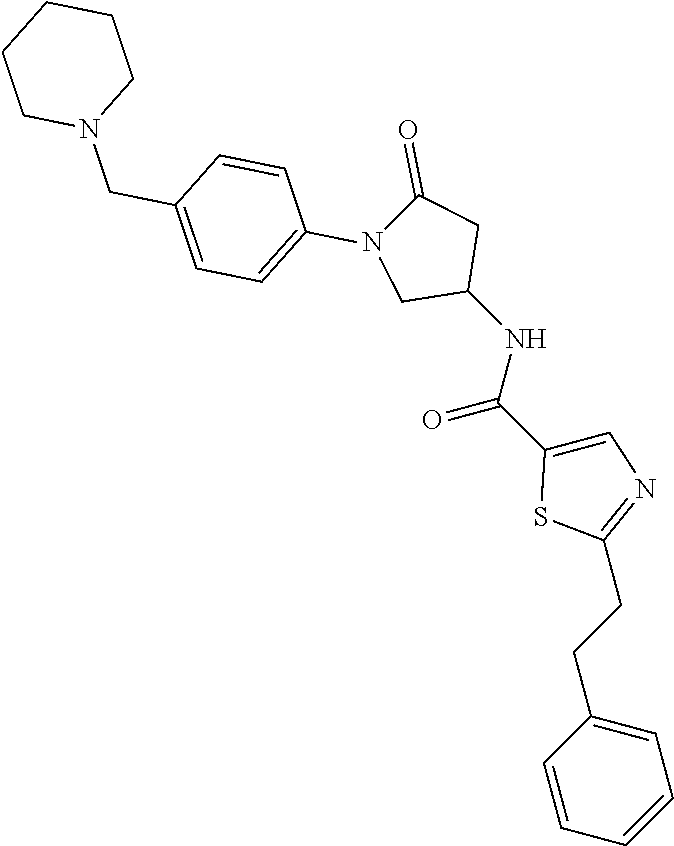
C1=CC=CC=C1CCC1=NC=C(C(NC2CC(=O)N(C3=CC=C(CN4CCCCC4)C=C3)C2)=O)S1
